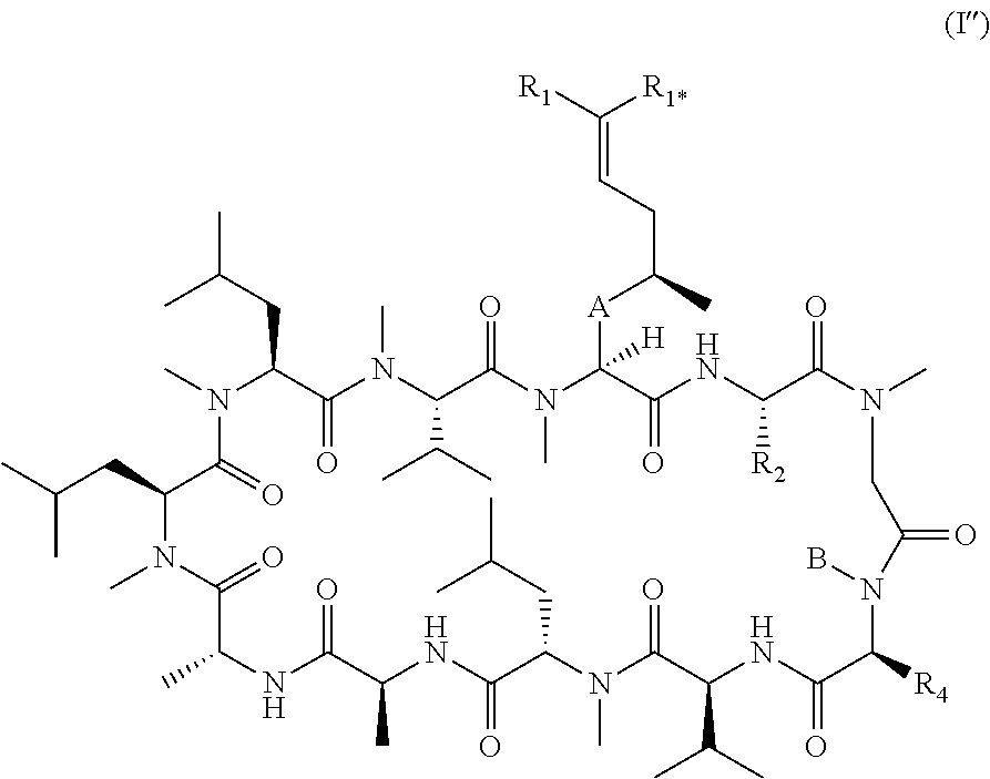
CC(CC1C(=O)N(C)C(C(C)C)C(=O)N(C)C([A]C(CC=C([R1])[R1*])C)([H])C(=O)NC([R2])C(=O)N(C)CC(=O)N(B)C([R4])C(=O)NC(C(C)C)C(=O)N(C)C(CC(C)C)C(=O)NC(C)C(=O)NC(C)C(=O)N(C)C(CC(C)C)C(=O)N1C)C
